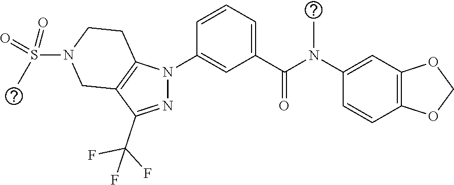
C1(N(C(C2=CC=CC(N3N=C(C(F)(F)F)C4=C3CCN(S(C)(=O)=O)C4)=C2)=O)C)=CC2=C(C=C1)OCO2
